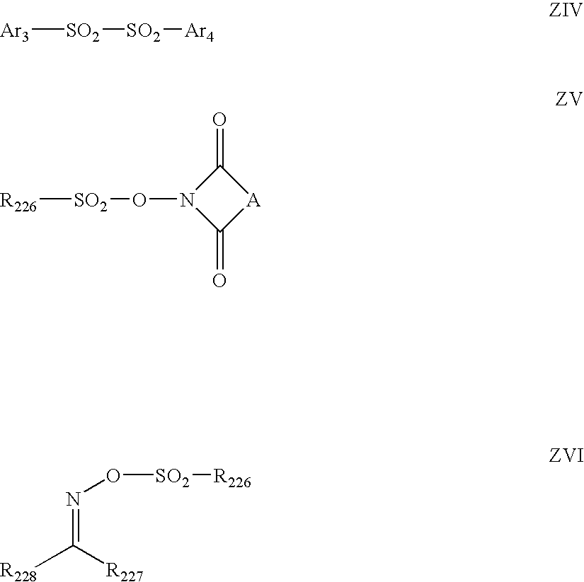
[SO2]([Ar3])[SO2][Ar4].[SO2]([R226])ON1C(=O)[A]C1=O.[R228]C([R227])=NO[SO2][R226]
